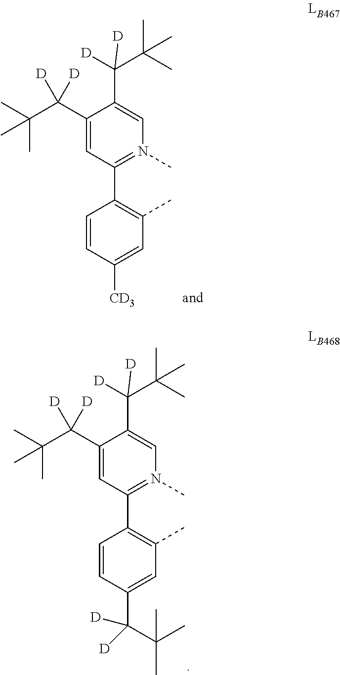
C1(C2=N(C)C=C(C([D])(C(C)(C)C)[D])C(C(C(C)(C)C)([D])[D])=C2)=C(C)C=C([CD3])C=C1.C1(C2=N(C)C=C(C([D])(C(C)(C)C)[D])C(C(C(C)(C)C)([D])[D])=C2)=C(C)C=C(C(C(C)(C)C)([D])[D])C=C1
